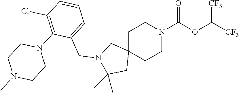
C1C2(CCN(C(OC([CF3])[CF3])=O)C1)CN(CC1=CC=CC(Cl)=C1N1CCN(C)CC1)C(C)(C)C2
